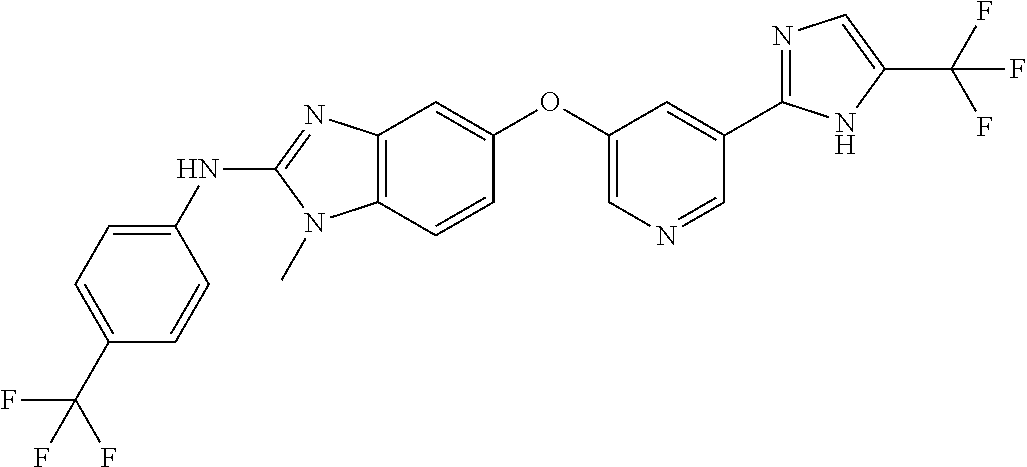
C1(NC2=NC3=C(C=CC(OC4=CN=CC(C5=NC=C(C(F)(F)F)N5)=C4)=C3)N2C)=CC=C(C(F)(F)F)C=C1
